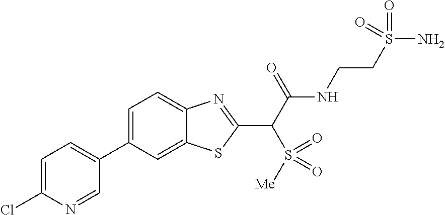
C1=C(Cl)N=CC(C2=CC=C3C(=C2)SC(C(C(NCCS(N)(=O)=O)=O)S([Me])(=O)=O)=N3)=C1
